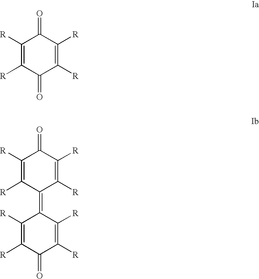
C1([R])=C([R])C(=O)C([R])=C([R])C1=O.C1([R])=C([R])C(=C2C([R])=C([R])C(=O)C([R])=C2[R])C([R])=C([R])C1=O
